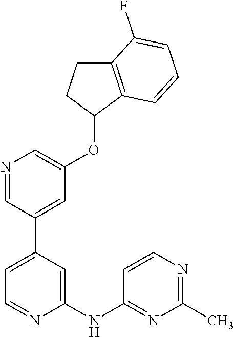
N1=CC(C2=CC=NC(NC3=NC(C)=NC=C3)=C2)=CC(OC2C3=C(CC2)C(F)=CC=C3)=C1
